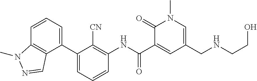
C1(C2=CC=CC3=C2C=NN3C)=CC=CC(NC(C2=CC(CNCCO)=CN(C)C2=O)=O)=C1[CN]
